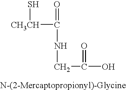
[CH3CH](C(=O)NCC(O)=O)S
